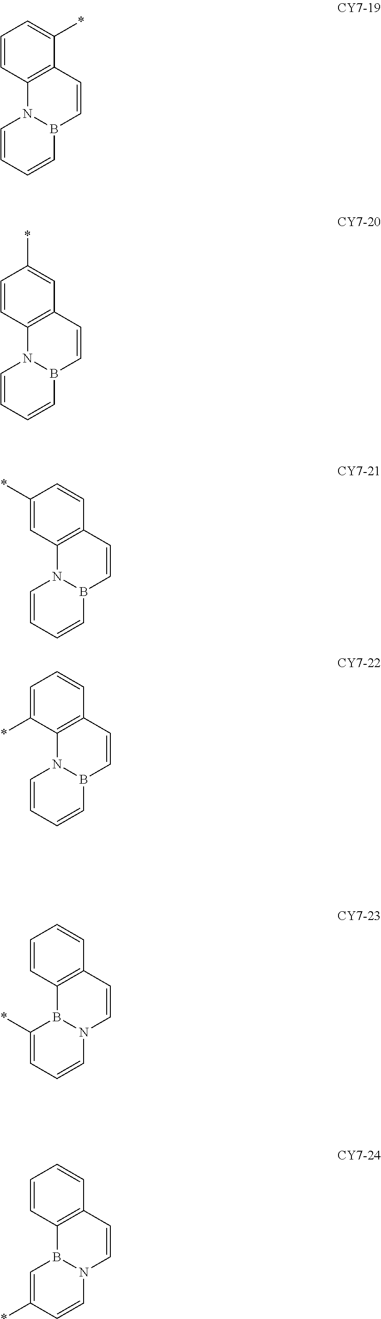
C1=CC2=C(C(*)=C1)C=CB1N2C=CC=C1.C1=CC2=C(C=C1*)C=CB1N2C=CC=C1.C1(*)=CC2=C(C=C1)C=CB1N2C=CC=C1.C1=C(*)C2=C(C=C1)C=CB1N2C=CC=C1.C1=CC2=C(C=C1)C=CN1B2C(*)=CC=C1.C1=CC2=C(C=C1)C=CN1B2C=C(*)C=C1
